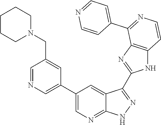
C1=NC=C(C2=CN=C3C(=C2)C(C2=NC4=C(N2)C=CN=C4C2=CC=NC=C2)=NN3)C=C1CN1CCCCC1
